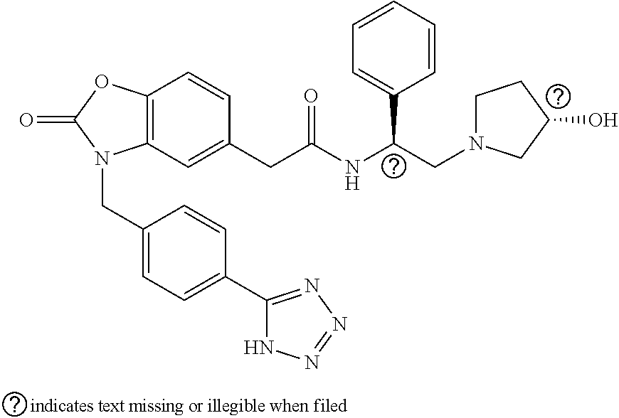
C12=C(C=CC(CC(=O)NC(CN3CCC(O)C3)C3=CC=CC=C3)=C1)OC(=O)N2CC1=CC=C(C2=NN=NN2)C=C1
